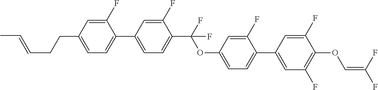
C1=C(C2=CC=C(CCC=CC)C=C2F)C=C(F)C(C(F)(OC2=CC=C(C3=CC(F)=C(OC=C(F)F)C(F)=C3)C(F)=C2)F)=C1
